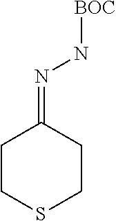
C1CSCCC1=NN[BOC]
